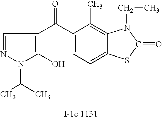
C1=NN(C(C)C)C(O)=C1C(C1=CC=C2C(=C1C)N(CC)C(=O)S2)=O
